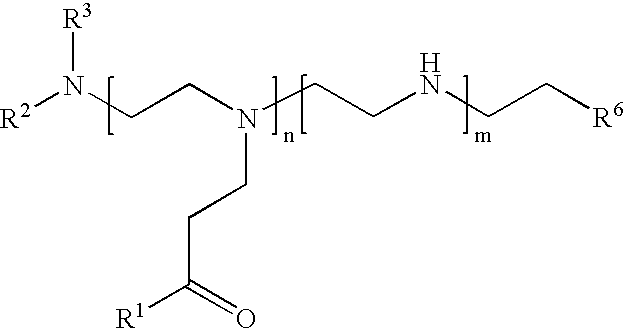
[R2]N(CCN(CCNCC[R6])CCC([R1])=O)[R3]
